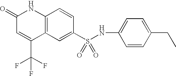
C1(S(NC2=CC=C(CC)C=C2)(=O)=O)=CC2=C(C=C1)NC(=O)C=C2C(F)(F)F
